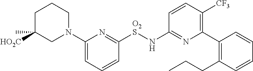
C1=C(N2CC([HO2C])(C)CCC2)N=C([O2S]NC2=NC(C3=C(CCC)C=CC=C3)=C([CF3])C=C2)C=C1
